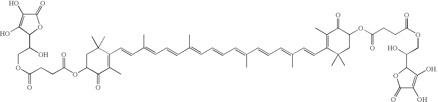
C1(C=CC(=CC=CC(=CC=CC=C(C=CC=C(C=CC2=C(C)C(=O)C(OC(CCC(OCC(O)C3C([OH])=C(O)C(=O)O3)=O)=O)CC2(C)C)C)C)C)C)=C(C)C(=O)C(OC(CCC(OCC(O)C2C(O)=C(O)C(=O)O2)=O)=O)CC1(C)C
